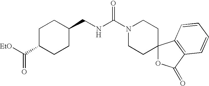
C1C(C([EtO])=O)CCC(CNC(N2CCC3(CC2)OC(=O)C2=C3C=CC=C2)=O)C1
